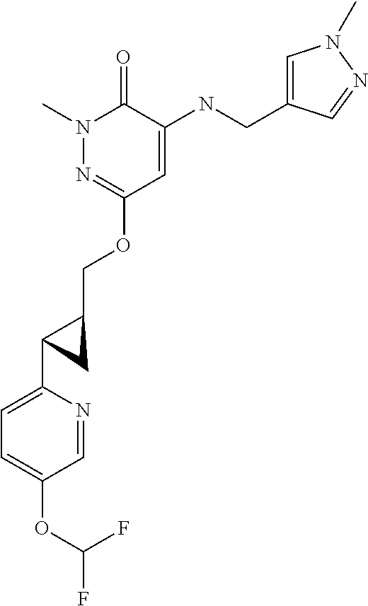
N1(C)N=C(OCC2CC2C2=CC=C(OC(F)F)C=N2)C=C(NCC2=CN(C)N=C2)C1=O
